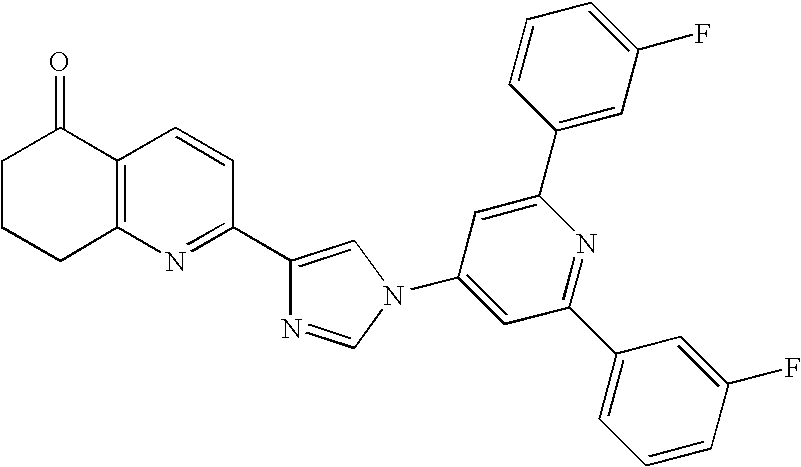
C1CCC2=C(C1=O)C=CC(C1=CN(C3=CC(C4=CC=CC(F)=C4)=NC(C4=CC(F)=CC=C4)=C3)C=N1)=N2
